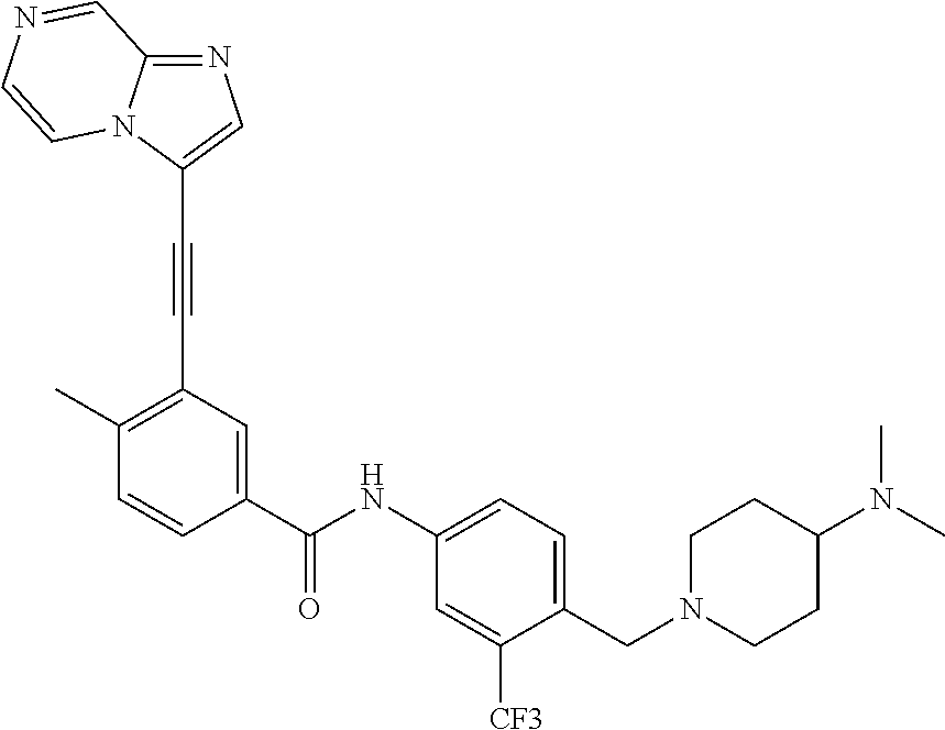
N1=C2N(C(C#CC3=C(C)C=CC(C(NC4=CC=C(CN5CCC(N(C)C)CC5)C([CF3])=C4)=O)=C3)=C1)C=CN=C2
